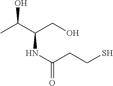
CC(C(CO)NC(=O)CCS)O
